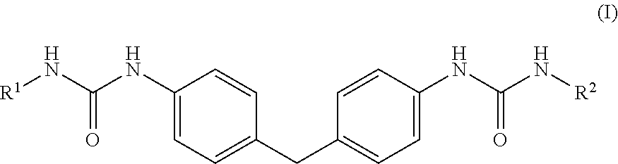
C1(NC(N[R1])=O)=CC=C(CC2=CC=C(NC(N[R2])=O)C=C2)C=C1
